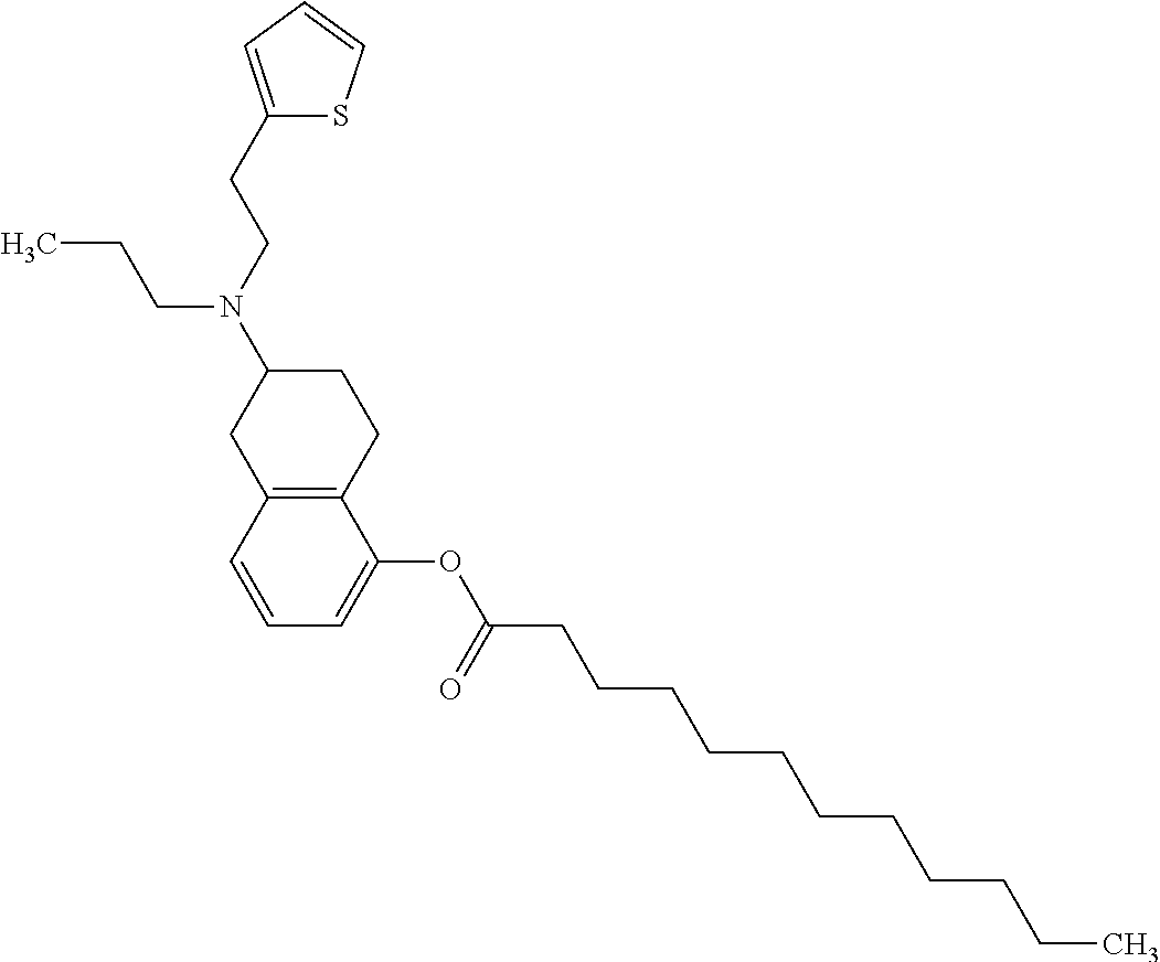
C12=C(C=CC=C1OC(CCCCCCCCCCC)=O)CC(N(CCC1=CC=CS1)CCC)CC2
